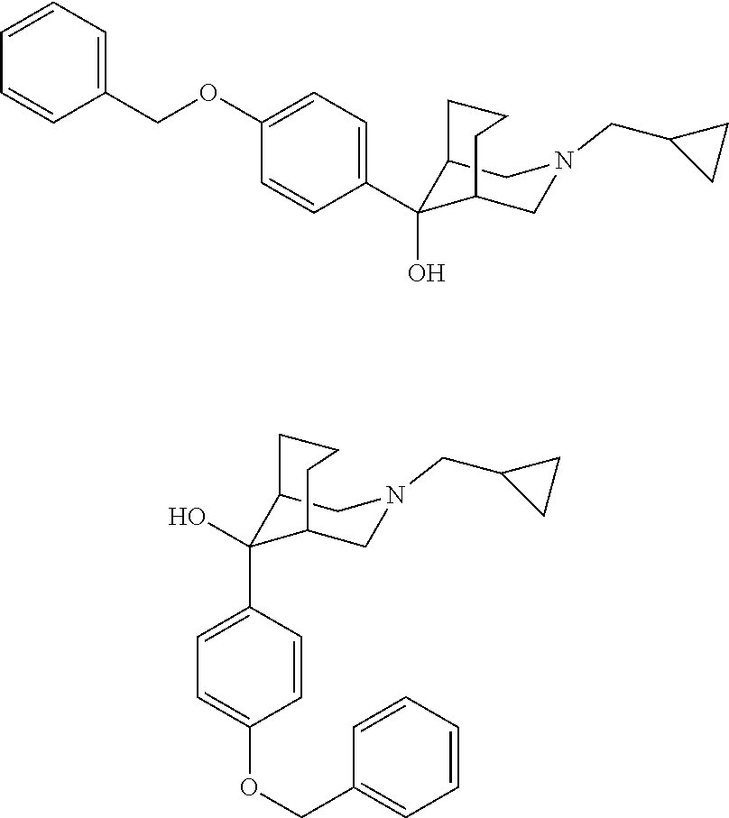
C1=CC=CC(COC2=CC=C(C3(O)C4CN(CC5CC5)CC3CCC4)C=C2)=C1.C1(C2(O)C3CN(CC4CC4)CC2CCC3)=CC=C(OCC2=CC=CC=C2)C=C1
